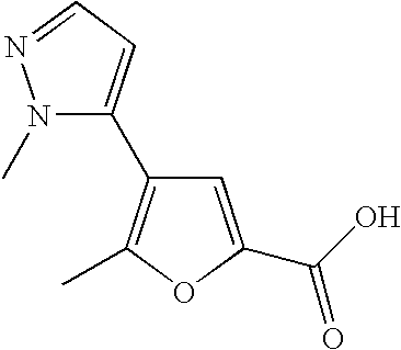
N1(C)C(C2=C(C)OC(C(O)=O)=C2)=CC=N1
